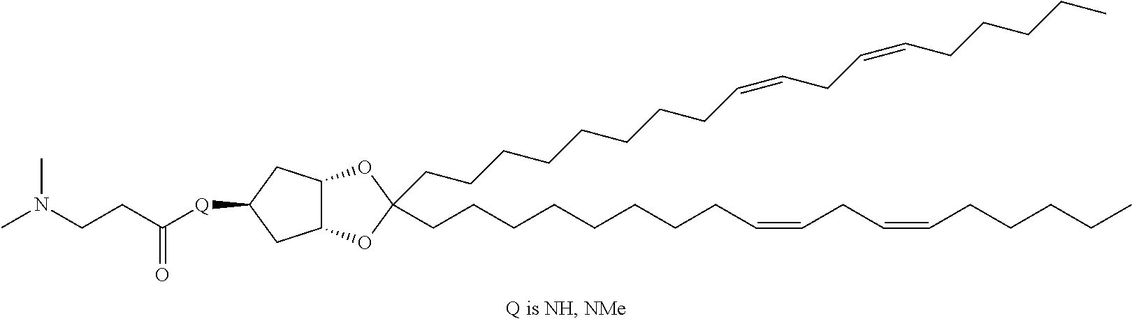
CCCCCC=CCC=CCCCCCCCCC1(CCCCCCCCC=CCC=CCCCCC)OC2C(O1)CC([Q]C(=O)CCN(C)C)C2
